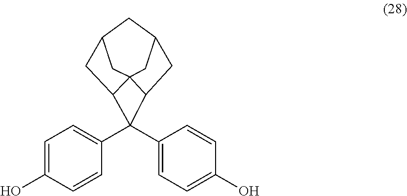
C1=C(O)C=CC(C2(C3=CC=C(O)C=C3)C3CC4CC35CC(C4)CC25)=C1
